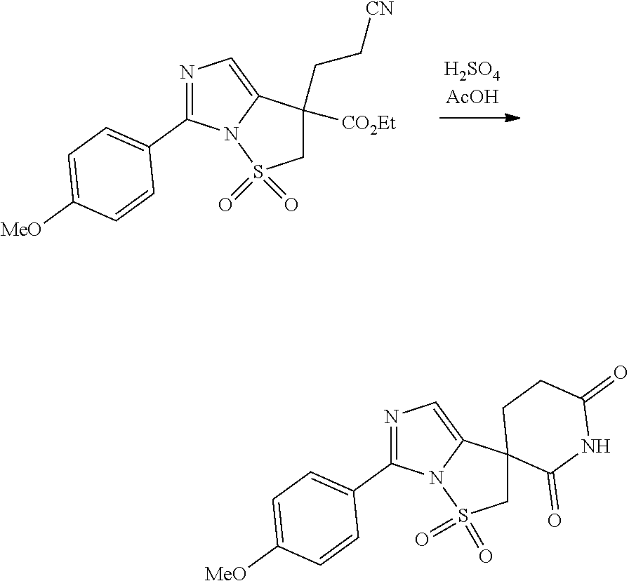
N1=C(C2=CC=C([MeO])C=C2)N2C(=C1)C(CC[CN])([CO2Et])CS2(=O)=O.N1=C(C2=CC=C([MeO])C=C2)N2C(=C1)C1(CS2(=O)=O)C(=O)NC(=O)CC1
